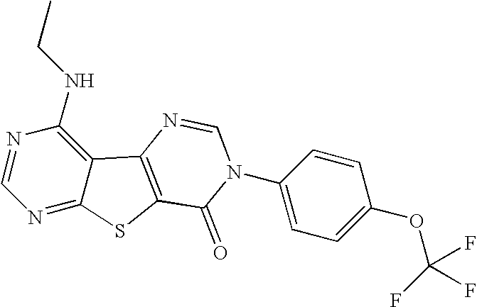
C1=NC(NCC)=C2C(=N1)SC1=C2N=CN(C2=CC=C(OC(F)(F)F)C=C2)C1=O
